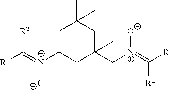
C1C([N+](=C([R1])[R2])[O-])CC(C[N+](=C([R1])[R2])[O-])(C)CC1(C)C
